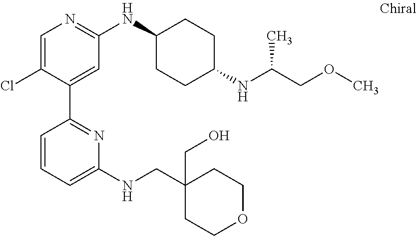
C1=C(Cl)C(C2=NC(NCC3(CO)CCOCC3)=CC=C2)=CC(NC2CCC(NC(COC)C)CC2)=N1
